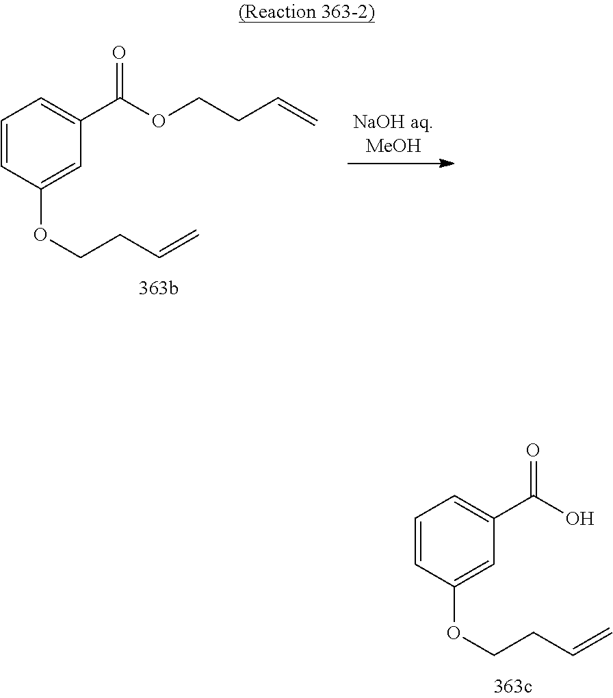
C1=CC(OCCC=C)=CC(C(O)=O)=C1.C1=CC(OCCC=C)=CC(C(OCCC=C)=O)=C1
